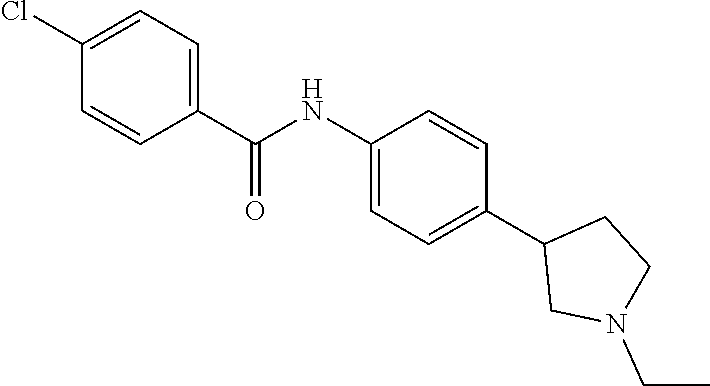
C1(C(NC2=CC=C(C3CN(CC)CC3)C=C2)=O)=CC=C(Cl)C=C1
